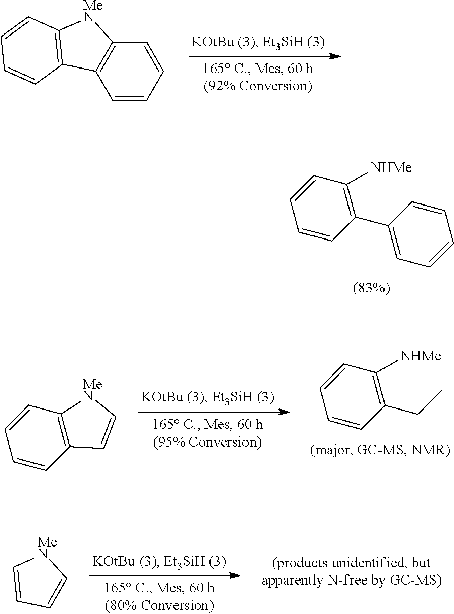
C1=CC(C2=CC=CC=C2)=C([NHMe])C=C1.C1=CC=CC2=C1C1=C([MeN]2)C=CC=C1.C1(CC)=C([NHMe])C=CC=C1.C12=C(C=CC=C1)[MeN]C=C2.C1=C[MeN]C=C1
